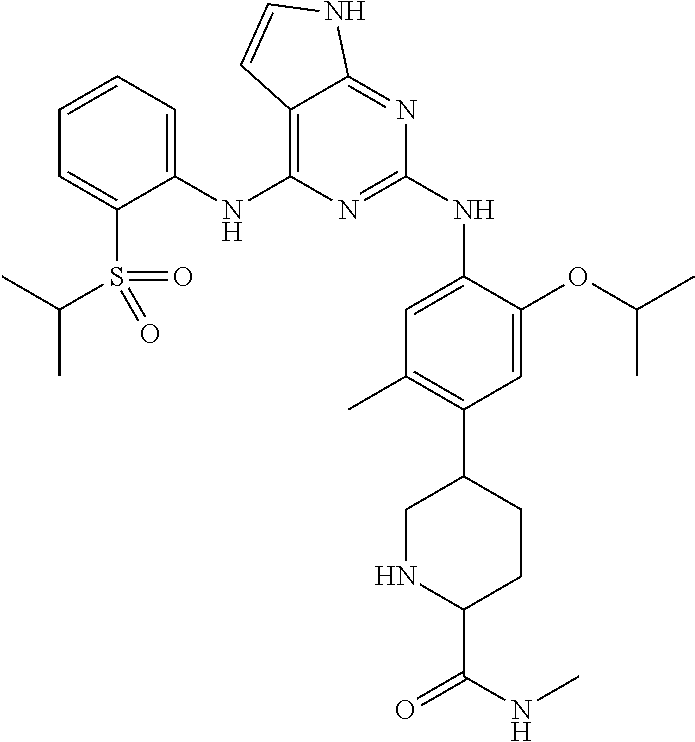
C1(NC2=C3C(=NC(NC4=CC(C)=C(C5CNC(C(NC)=O)CC5)C=C4OC(C)C)=N2)NC=C3)=CC=CC=C1S(C(C)C)(=O)=O
